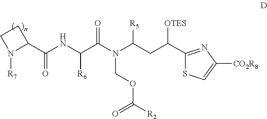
C1(C(NC(C(N(C(CC(C2=NC([CO2R8])=CS2)[OTES])[R5])COC([R2])=O)=O)[R6])=O)CCN1[R7]
